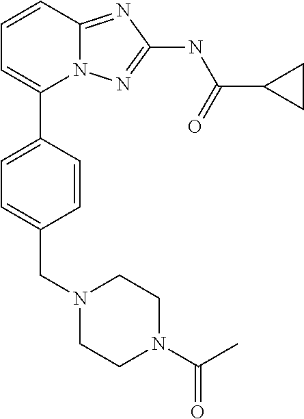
C1=CC2=NC(NC(C3CC3)=O)=NN2C(C2=CC=C(CN3CCN(C(C)=O)CC3)C=C2)=C1
